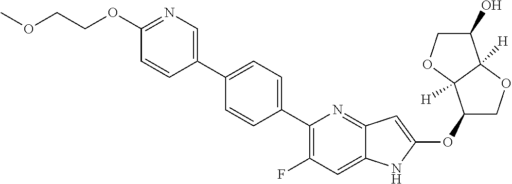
C1(OC2=CC3=NC(C4=CC=C(C5=CN=C(OCCOC)C=C5)C=C4)=C(F)C=C3N2)COC2([H])C1([H])OCC2O
